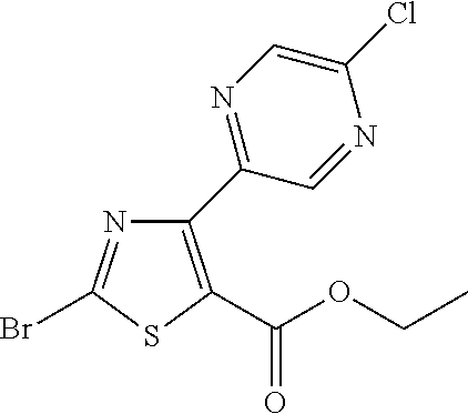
C1(C2=NC=C(Cl)N=C2)=C(C(OCC)=O)SC(Br)=N1
